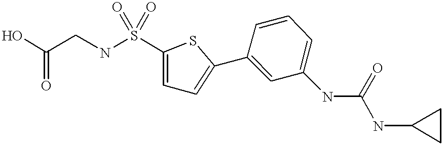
C1=CC(C2=CC=C(S(NCC(O)=O)(=O)=O)S2)=CC(NC(NC2CC2)=O)=C1
